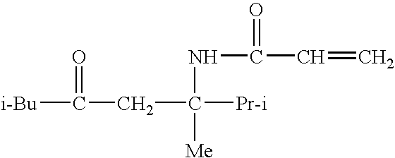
C=CC(NC([Pr-i])(CC([i-Bu])=O)[Me])=O
